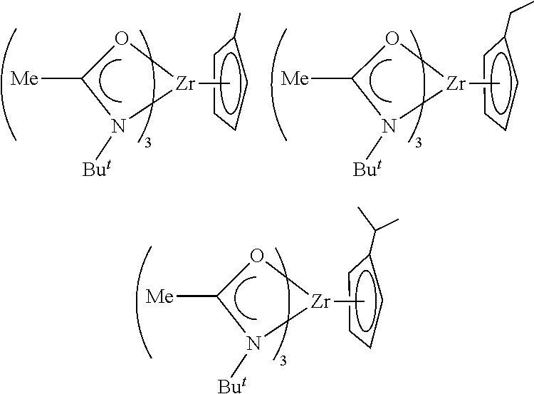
[Me]C1O[Zr](C)N1[But].c1ccc(C(C)C)c1.[Me]C1O[Zr](C)N1[But].c1ccc(C)c1.[Me]C1O[Zr](C)N1[But].c1ccc(CC)c1
